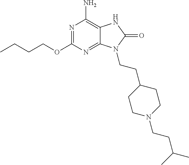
N1=C(OCCCC)N=C2C(=C1N)NC(=O)N2CCC1CCN(CCC(C)C)CC1
